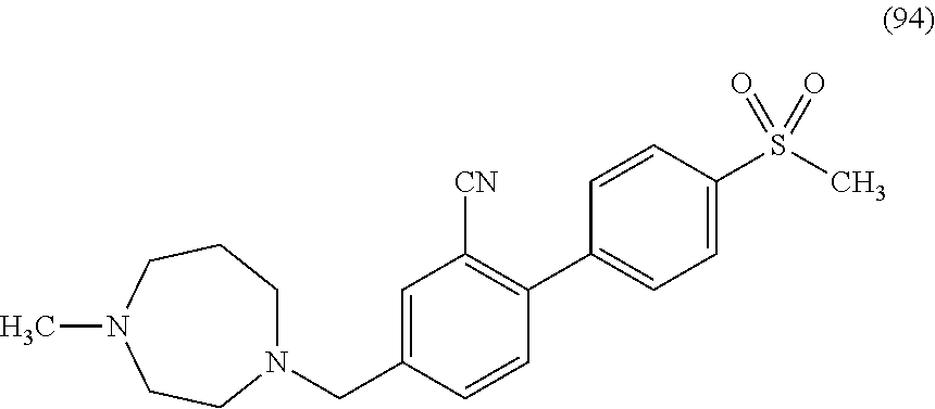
N1(CC2=CC([CN])=C(C3=CC=C(S(C)(=O)=O)C=C3)C=C2)CCCN(C)CC1
